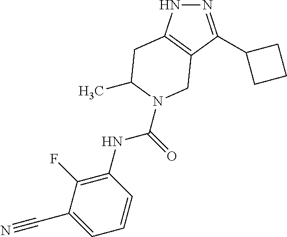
N1=C(C2CCC2)C2=C(N1)CC(C)N(C(NC1=C(F)C(C#N)=CC=C1)=O)C2
